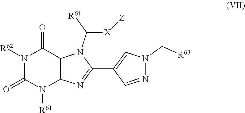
N1([R62])C(=O)N([R61])C2=C(C1=O)N(C([X][Z])[R64])C(C1=CN(C[R63])N=C1)=N2
